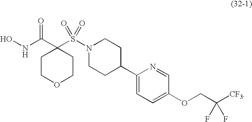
C1COCCC1(C(NO)=O)S(=O)(=O)N1CCC(C2=CC=C(OCC([CF3])(F)F)C=N2)CC1
